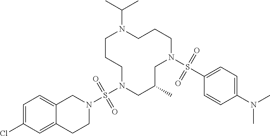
C1CCN(S(N2CC3=CC=C(Cl)C=C3CC2)(=O)=O)CC(C)CN(S(C2=CC=C(N(C)C)C=C2)(=O)=O)CCCN1C(C)C
